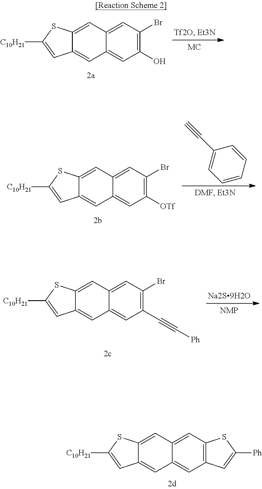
C12=CC3=CC(Br)=C(O)C=C3C=C1C=C([C10H21])S2.C12=CC3=CC(Br)=C([OTf])C=C3C=C1C=C([C10H21])S2.C1=CC=CC=C1C#C.C12=CC3=CC4=C(C=C3C=C1C=C([C10H21])S2)C=C([Ph])S4.C12=CC3=CC(Br)=C(C#C[Ph])C=C3C=C1C=C([C10H21])S2.[Na2S9H2O]
